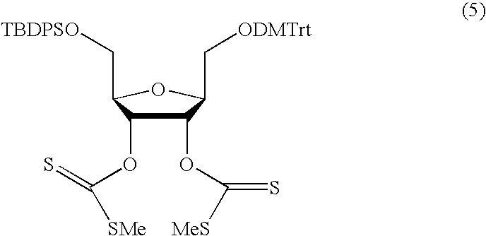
C1(OC([MeS])=S)C(OC([SMe])=S)C(C[TBDPSO])OC1C[ODMTrt]
